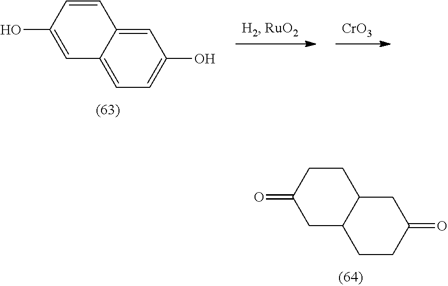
[CrO3].C1=C2C(=CC=C1O)C=C(O)C=C2.C1C2C(CCC1=O)CC(=O)CC2
